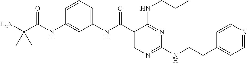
C1(NC(C2=CN=C(NCCC3=CC=NC=C3)N=C2NCCC)=O)=CC=CC(NC(=O)C(N)(C)C)=C1
